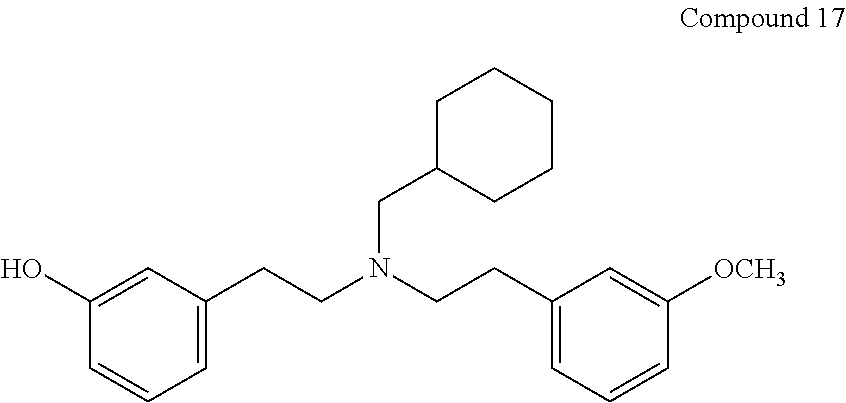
C1(O)=CC(CCN(CCC2=CC=CC([OCH3])=C2)CC2CCCCC2)=CC=C1
